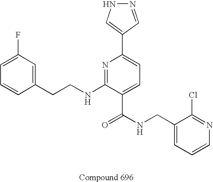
C1=CC(CCNC2=NC(C3=CNN=C3)=CC=C2C(NCC2=CC=CN=C2Cl)=O)=CC(F)=C1
